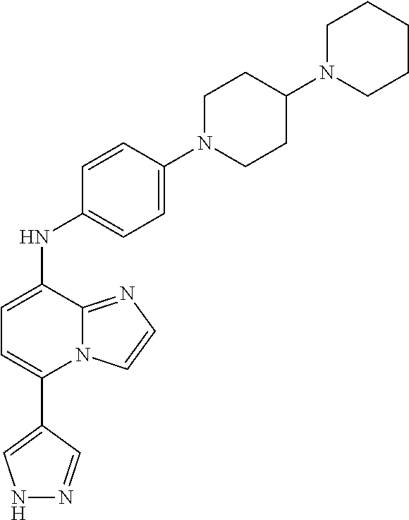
N(C1=CC=C(C2=CNN=C2)N2C1=NC=C2)C1=CC=C(N2CCC(N3CCCCC3)CC2)C=C1
